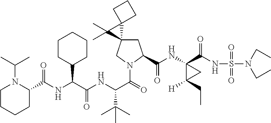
N(C(C(NC(C(=O)N1CC2(CC1C(=O)NC1(C(=O)NS(=O)(=O)N(CC)CC)C([H])(CC)C1)C1(C2(C)C)CCC1)C(C)(C)C)=O)C1CCCCC1)C(=O)C1N(C(C)C)CCCC1
